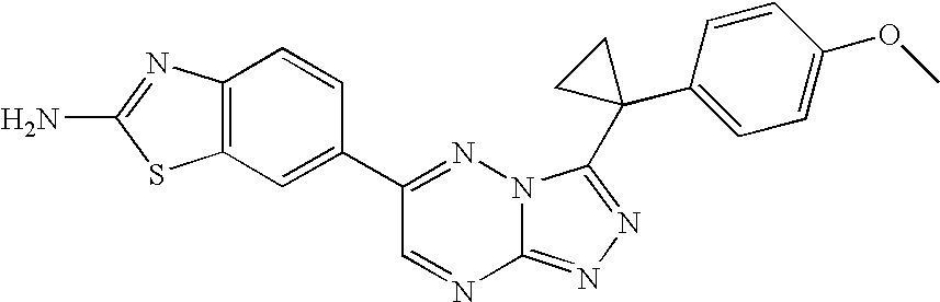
C12=NN=C(C3(C4=CC=C(OC)C=C4)CC3)N1N=C(C1=CC3=C(C=C1)N=C(N)S3)C=N2
